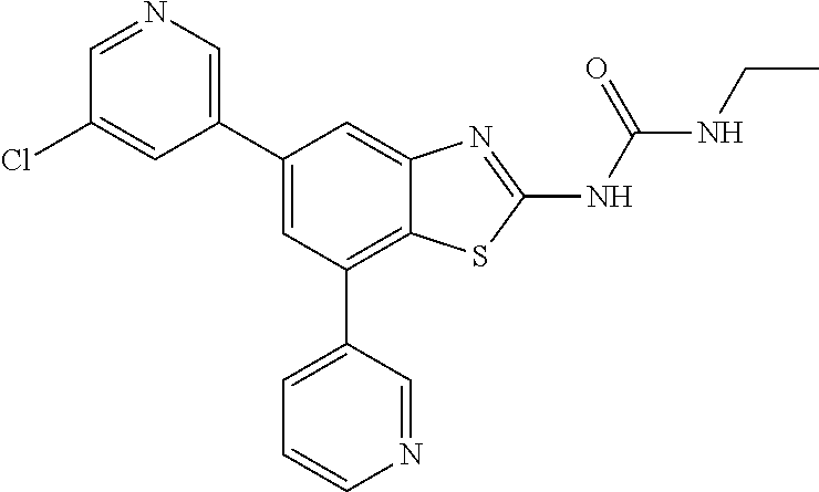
C1=NC=C(C2=CC(C3=CC=CN=C3)=C3C(=C2)N=C(NC(NCC)=O)S3)C=C1Cl
